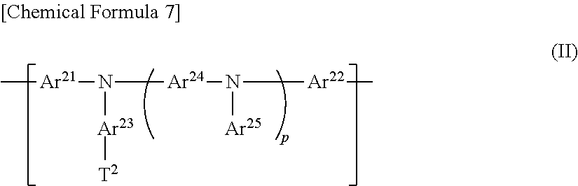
C[Ar21]N([Ar24]N([Ar22]C)[Ar25])[Ar23][T2]
